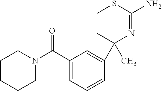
C1=CCCN(C(C2=CC=CC(C3(C)N=C(N)SCC3)=C2)=O)C1
